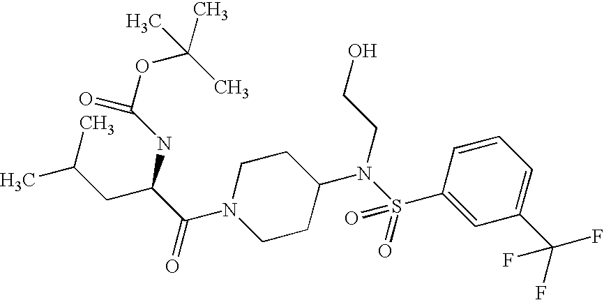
C(C(NC(=O)OC(C)(C)C)C(=O)N1CCC(N(S(C2=CC(C(F)(F)F)=CC=C2)(=O)=O)CCO)CC1)C(C)C
